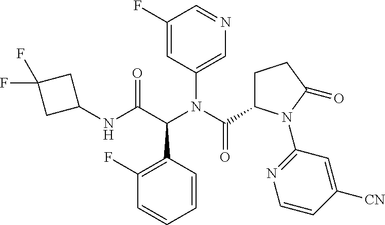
C1(NC(C(N(C(=O)C2CCC(=O)N2C2=NC=CC([CN])=C2)C2=CN=CC(F)=C2)C2=C(F)C=CC=C2)=O)CC(F)(F)C1
